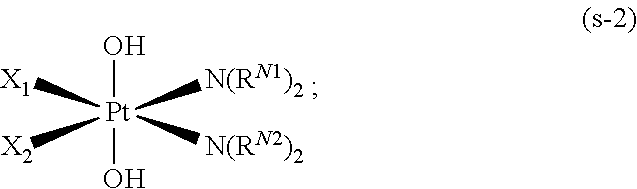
[Pt]([N(RN1)2])([N(RN2)2])([X1])([X2])(O)O
